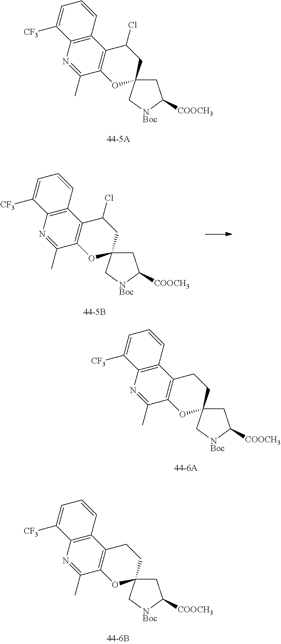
C1C2(C[NBoc]C1[COOCH3])CC(Cl)C1=C(O2)C(C)=NC2=C1C=CC=C2[CF3].C1C2(C[NBoc]C1[COOCH3])CC(Cl)C1=C(O2)C(C)=NC2=C1C=CC=C2[CF3].C1C2(C[NBoc]C1[COOCH3])CCC1=C(O2)C(C)=NC2=C1C=CC=C2[CF3].C1C2(C[NBoc]C1[COOCH3])CCC1=C(O2)C(C)=NC2=C1C=CC=C2[CF3]
